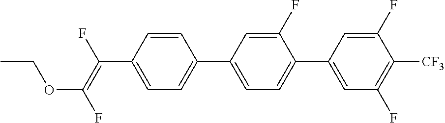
C1=CC(C(=C(F)OCC)F)=CC=C1C1=CC=C(C2=CC(F)=C([CF3])C(F)=C2)C(F)=C1
